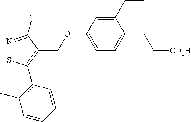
S1N=C(Cl)C(COC2=CC=C(CC[CO2H])C(CC)=C2)=C1C1=C(C)C=CC=C1
